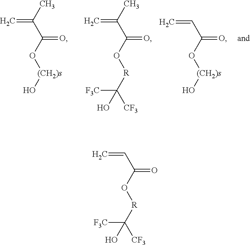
CC(C(O[(CH2)s]O)=O)=C.CC(C(O[R]C([F3C])([CF3])O)=O)=C.C(C(O[(CH2)s]O)=O)=C.C(C(O[R]C([F3C])([CF3])O)=O)=C
